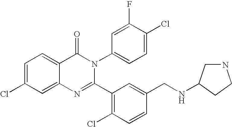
C1=C(Cl)C=C2C(=C1)C(=O)N(C1=CC=C(Cl)C(F)=C1)C(C1=C(Cl)C=CC(CNC3CNCC3)=C1)=N2
